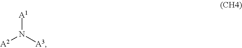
[A1]N([A3])[A2]
